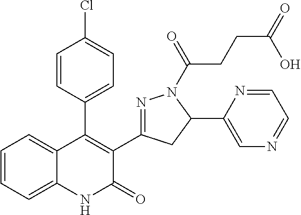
C1=CC(C2=C(C3=NN(C(=O)CCC(=O)O)C(C4=CN=CC=N4)C3)C(=O)NC3=CC=CC=C23)=CC=C1Cl
